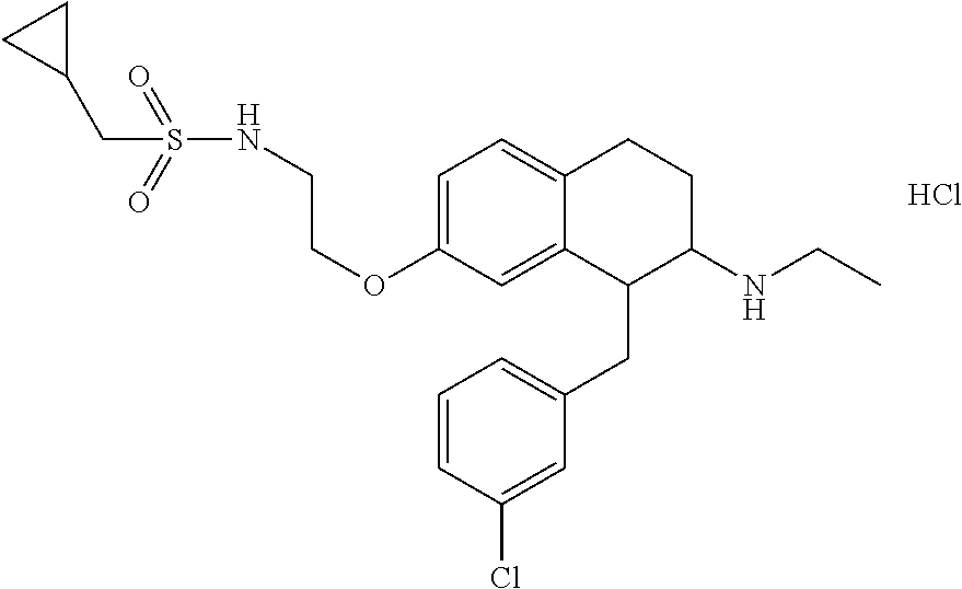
C1=C(OCCNS(=O)(=O)CC2CC2)C=C2C(=C1)CCC(NCC)C2CC1=CC=CC(Cl)=C1.Cl
